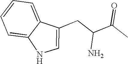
C1=CC=C2C(=C1)NC=C2CC(C(C)=O)N
